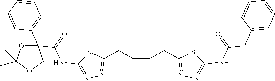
C1(CCCCC2=NN=C(NC(CC3=CC=CC=C3)=O)S2)=NN=C(NC(C2(C3=CC=CC=C3)OC(C)(C)OC2)=O)S1
